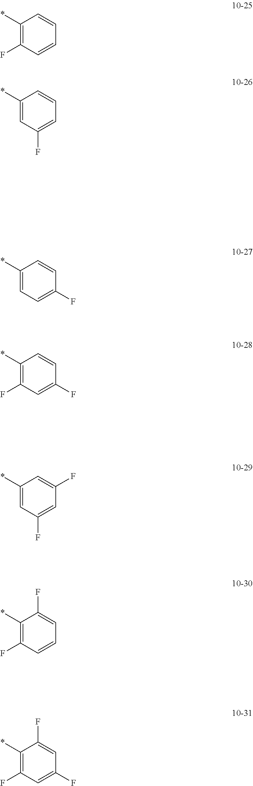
C1(*)=CC=C(F)C=C1.C1(*)=C(F)C=C(F)C=C1.C1(*)=CC(F)=CC(F)=C1.C1(*)=C(F)C=CC=C1F.C1(*)=C(F)C=C(F)C=C1F.C1(*)=C(F)C=CC=C1.C1(*)=CC(F)=CC=C1
